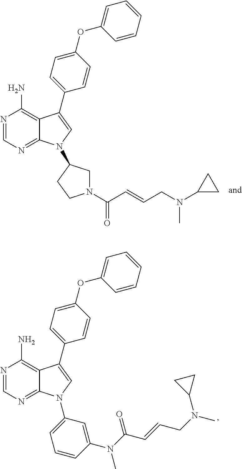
N1=CN=C2C(=C1N)C(C1=CC=C(OC3=CC=CC=C3)C=C1)=CN2C1=CC=CC(N(C(C=CCN(C)C2CC2)=O)C)=C1.N1=CN=C2C(=C1N)C(C1=CC=C(OC3=CC=CC=C3)C=C1)=CN2C1CN(C(C=CCN(C)C2CC2)=O)CC1
